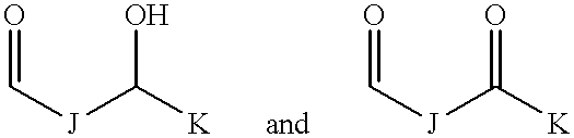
O=C[J]C([K])O.O=C[J]C([K])=O
